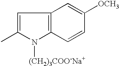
C1=C(C)N([(CH2)3COO-Na+])C2=C1C=C([OCH3])C=C2
